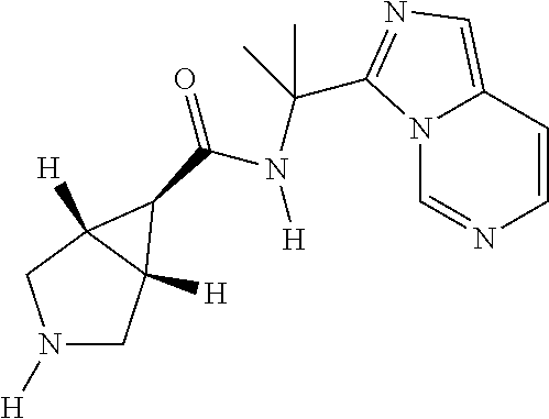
N1([H])CC2([H])C([H])(C1)C2C(=O)N([H])C(C)(C)C1=NC=C2C=CN=CN21
